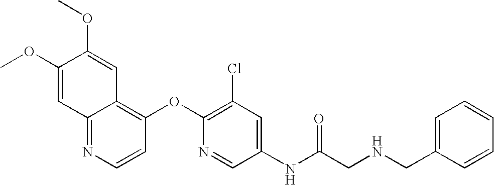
C1(OC)=CC2=NC=CC(OC3=C(Cl)C=C(NC(CNCC4=CC=CC=C4)=O)C=N3)=C2C=C1OC
